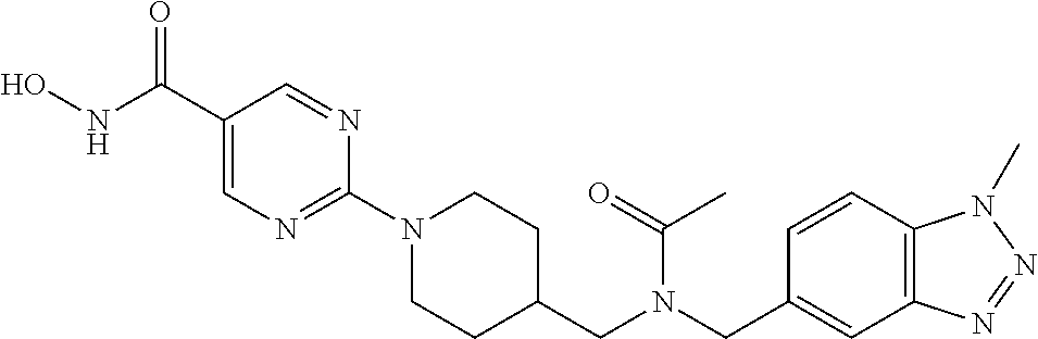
O=C(C1=CN=C(N2CCC(CN(CC3=CC4=C(C=C3)N(C)N=N4)C(C)=O)CC2)N=C1)NO
